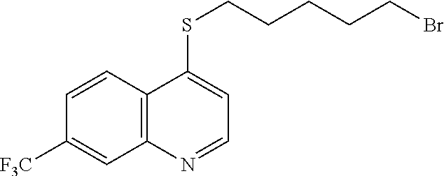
C1=CC2=C(C=C1[F3C])N=CC=C2SCCCCCBr
